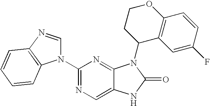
C12=CN=C(N3C=NC4=C3C=CC=C4)N=C1N(C1C3=C(OCC1)C=CC(F)=C3)C(=O)N2
